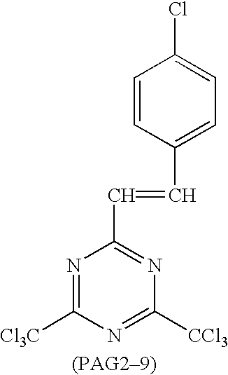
C(C1=NC([CCl3])=NC([Cl3C])=N1)=CC1=CC=C(Cl)C=C1
